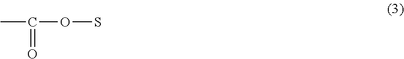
CC(=O)OS
